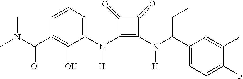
CN(C(C1=C(O)C(N(C2=C(N(C(C3=CC=C(F)C(C)=C3)CC)[H])C(=O)C2=O)[H])=CC=C1)=O)C
